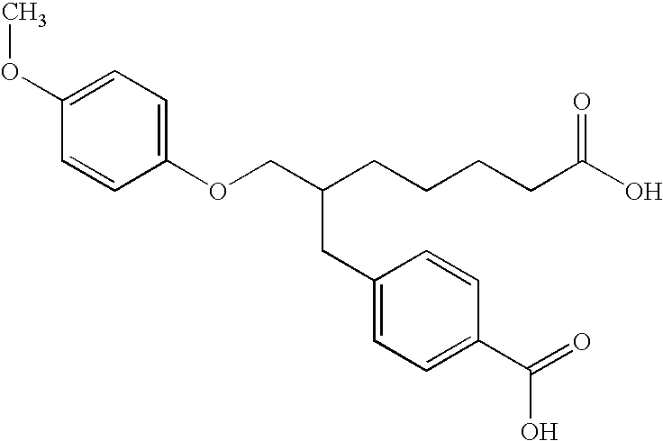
COC1=CC=C(OCC(CCCCC(O)=O)CC2=CC=C(C(=O)O)C=C2)C=C1
